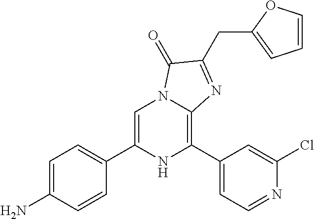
C1=C(C2=CC=C(N)C=C2)NC(C2=CC=NC(Cl)=C2)=C2N1C(=O)C(CC1=CC=CO1)=N2
